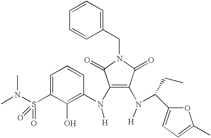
C1(N([H])C2=C(O)C(S(N(C)C)(=O)=O)=CC=C2)=C(N([H])C(C2=CC=C(C)O2)CC)C(=O)N(CC2=CC=CC=C2)C1=O
